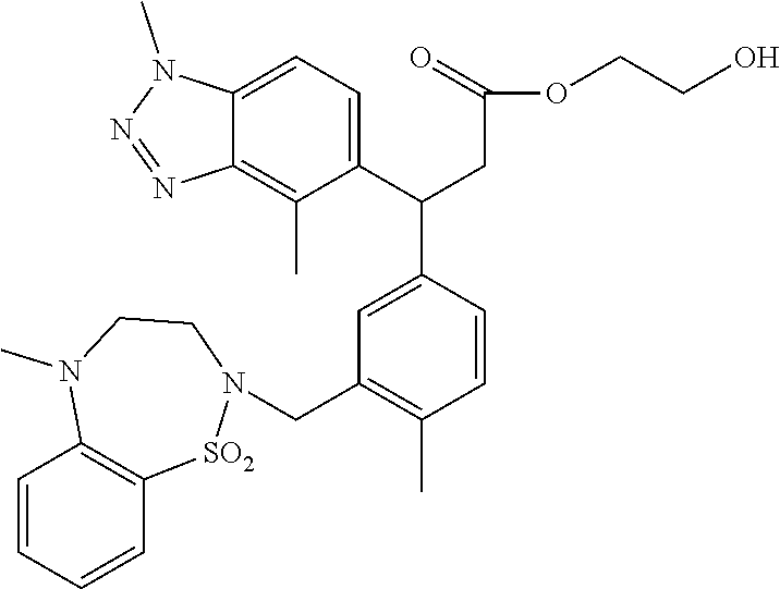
C1=CC=CC2=C1N(C)CCN(CC1=C(C)C=CC(C(C3=CC=C4C(=C3C)N=NN4C)CC(=O)OCCO)=C1)[SO2]2
